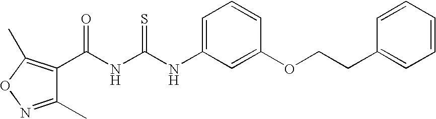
C1(C)=NOC(C)=C1C(NC(NC1=CC=CC(OCCC2=CC=CC=C2)=C1)=S)=O
